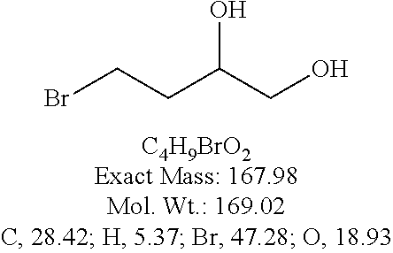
OC(CO)CCBr
